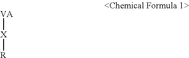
[VA][X][R]
